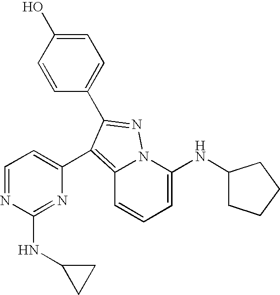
C1=C(NC2CCCC2)N2C(=C(C3=CC=NC(NC4CC4)=N3)C(C3=CC=C(O)C=C3)=N2)C=C1
